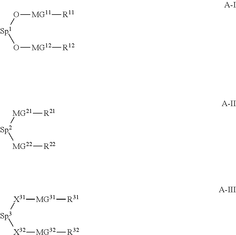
[Sp1](O[MG11][R11])O[MG12][R12].[Sp2]([MG21][R21])[MG22][R22].[Sp3]([X31][MG31][R31])[X32][MG32][R32]
